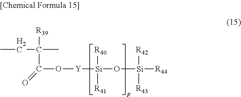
CCC([R39])(C)C(O[Y][Si]([R40])([R41])O[Si]([R42])([R43])[R44])=O
